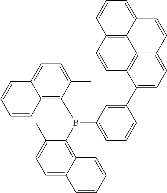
C12=C(B(C3=C4C(=CC=C3C)C=CC=C4)C3=CC=CC(C4=CC=C5C6=C4C=CC4=C6C(=CC=C4)C=C5)=C3)C(C)=CC=C1C=CC=C2
